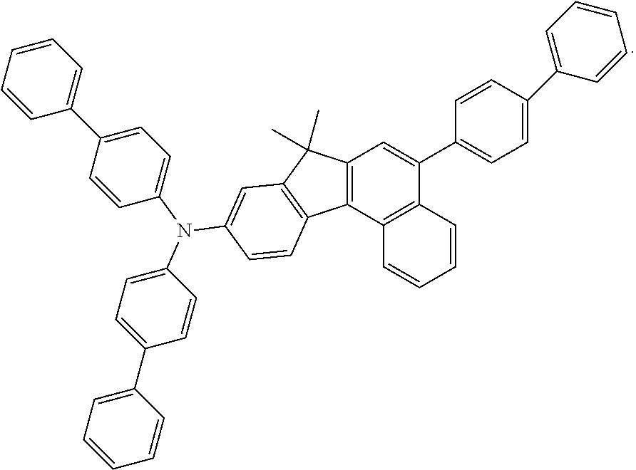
C12=C(C3=C(C(C4=CC=C(C5=CC=CC=C5)C=C4)=C1)C=CC=C3)C1=C(C=C(N(C3=CC=C(C4=CC=CC=C4)C=C3)C3=CC=C(C4=CC=CC=C4)C=C3)C=C1)C2(C)C
